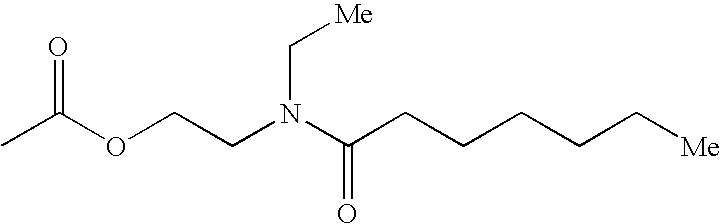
O(C(C)=O)CCN(C(CCCCC[Me])=O)C[Me]
